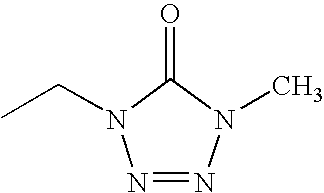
O=C1N(CC)N=NN1C
